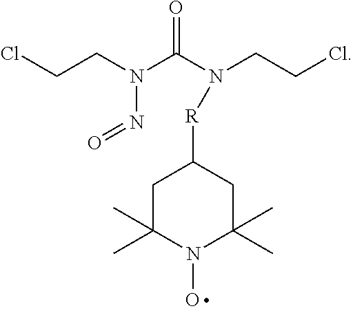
C1C(C)(C)N(O)C(C)(C)CC1[R]N(C(N(CCCl)N=O)=O)CCCl
